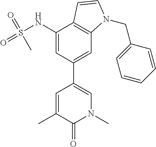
C1(C)=CC(C2=CC3=C(C(NS(=O)(=O)C)=C2)C=CN3CC2=CC=CC=C2)=CN(C)C1=O
